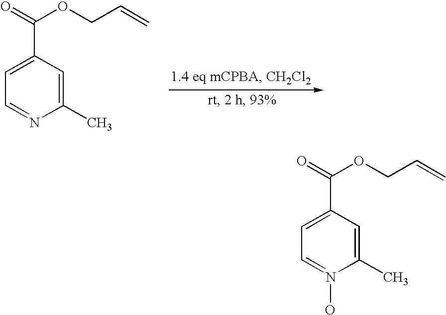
C1(C(=O)OCC=C)=CC=NC(C)=C1.C1(C(=O)OCC=C)=CC=N(O)C(C)=C1
